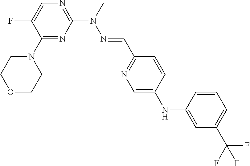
CN(C1=NC=C(F)C(N2CCOCC2)=N1)N=CC1=NC=C(NC2=CC(C(F)(F)F)=CC=C2)C=C1
